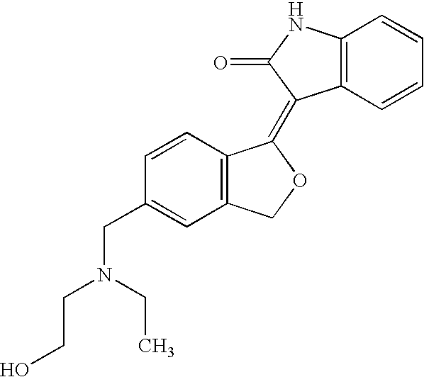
C1(CN(CCO)CC)=CC2=C(C=C1)C(=C1C3=C(NC1=O)C=CC=C3)OC2
